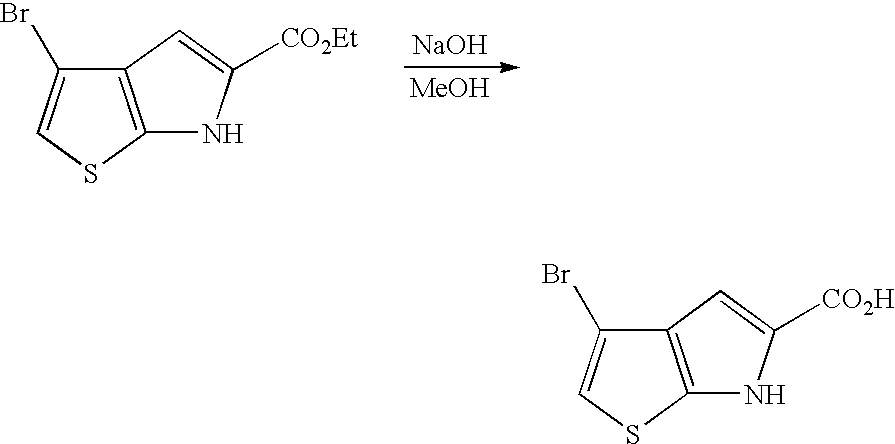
[NaOH].[MeOH].C12=C(SC=C1Br)NC([CO2Et])=C2.C12=C(SC=C1Br)NC([CO2H])=C2
